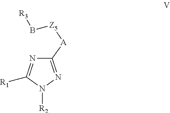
N1=C([R1])N([R2])N=C1[A][Z5]B[R3]
